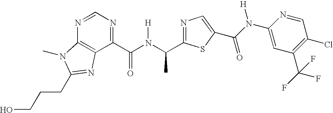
N1=CN=C(C(N(C(C)C2=NC=C(C(N(C3=CC(C(F)(F)F)=C(Cl)C=N3)[H])=O)S2)[H])=O)C2=C1N(C)C(CCCO)=N2
